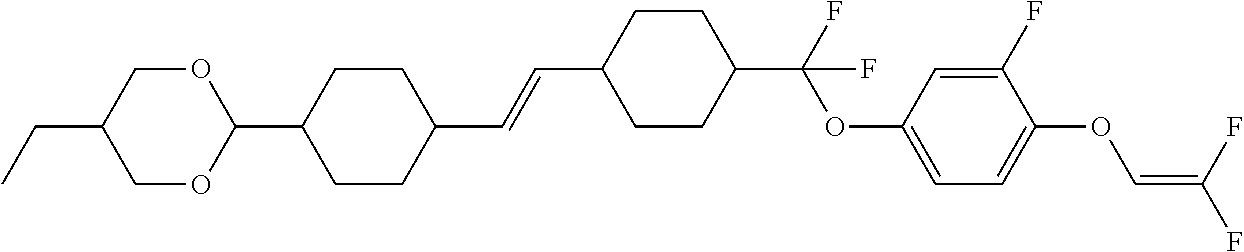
C1OC(C2CCC(C=CC3CCC(C(F)(OC4=CC=C(OC=C(F)F)C(F)=C4)F)CC3)CC2)OCC1CC
